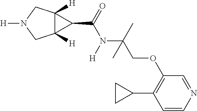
C12([H])C([H])(CN([H])C1)C2C(=O)N([H])C(C)(COC1=C(C2CC2)C=CN=C1)C
